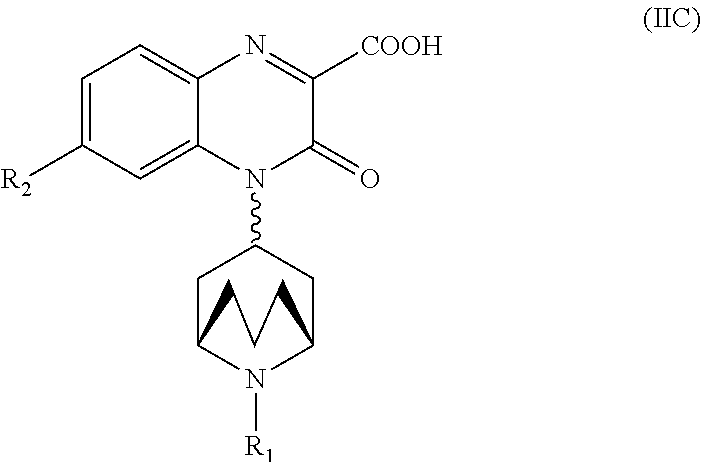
C1=C([R2])C=C2C(=C1)N=C([COOH])C(=O)N2C1CC2N([R1])C(C1)CCC2
